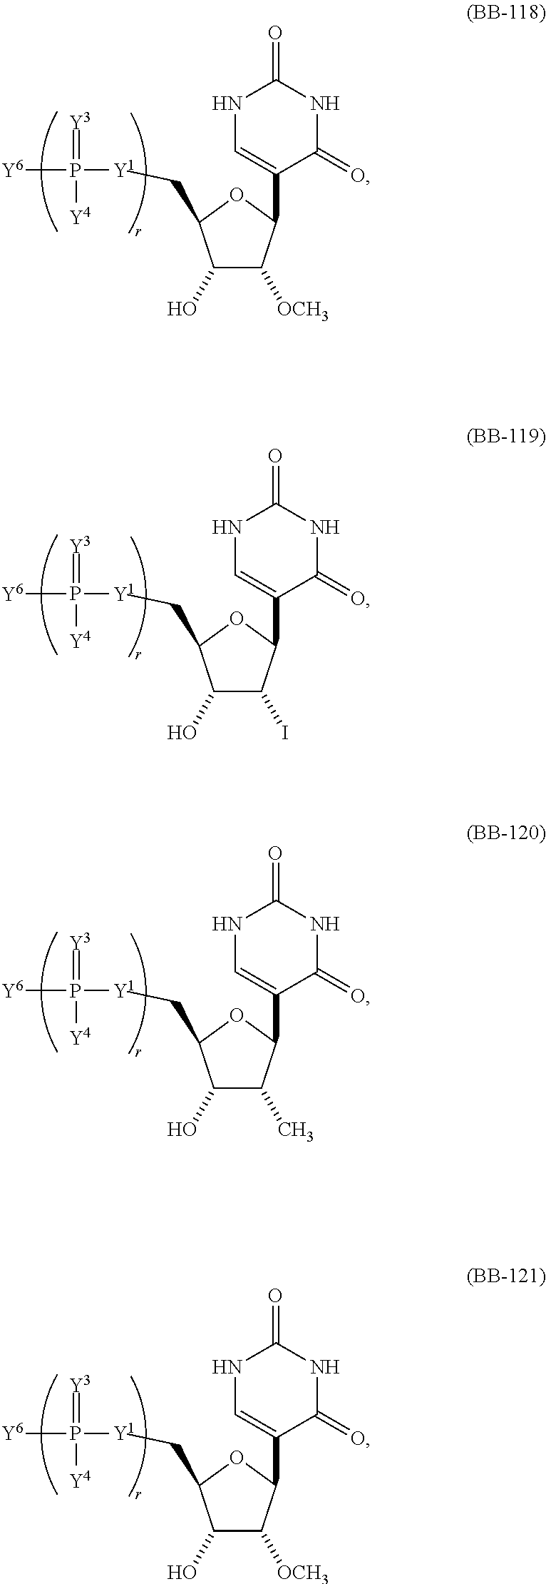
C1(O)C([OCH3])C(C2=CNC(=O)NC2=O)OC1C[Y1]P(=[Y3])([Y4])[Y6].C1(O)C(I)C(C2=CNC(=O)NC2=O)OC1C[Y1]P(=[Y3])([Y4])[Y6].C1(O)C(C)C(C2=CNC(=O)NC2=O)OC1C[Y1]P(=[Y3])([Y4])[Y6].C1(O)C([OCH3])C(C2=CNC(=O)NC2=O)OC1C[Y1]P(=[Y3])([Y4])[Y6]
